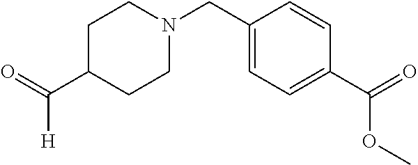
C1(CN2CCC(C(=O)[H])CC2)=CC=C(C(=O)OC)C=C1
